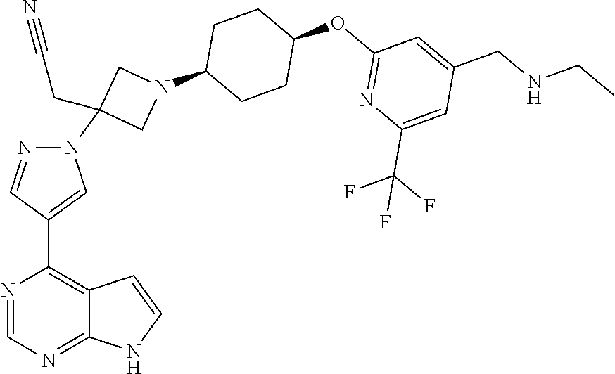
C12=NC=NC(C3=CN(C4(CC#N)CN(C5CCC(OC6=NC(C(F)(F)F)=CC(CNCC)=C6)CC5)C4)N=C3)=C1C=CN2
